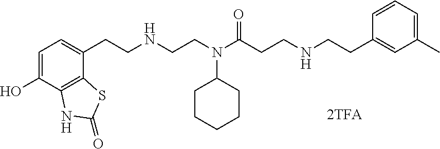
C1=C(O)C2=C(C(CCNCCN(C(CCNCCC3=CC(C)=CC=C3)=O)C3CCCCC3)=C1)SC(=O)N2
